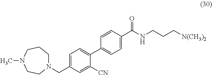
N1(CC2=CC=C(C3=CC=C(C(NCCC[N(CH3)2])=O)C=C3)C([CN])=C2)CCCN(C)CC1
